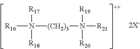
[R16]N([R17])([R18])[(CH2)3]N([R19])([R20])[R21]
